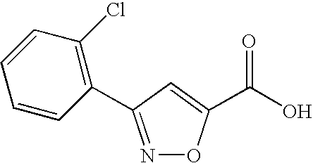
C1(C2=NOC(C(O)=O)=C2)=C(Cl)C=CC=C1
